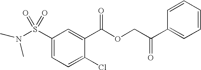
S(C1=CC=C(Cl)C(C(OCC(C2=CC=CC=C2)=O)=O)=C1)(=O)(=O)N(C)C
